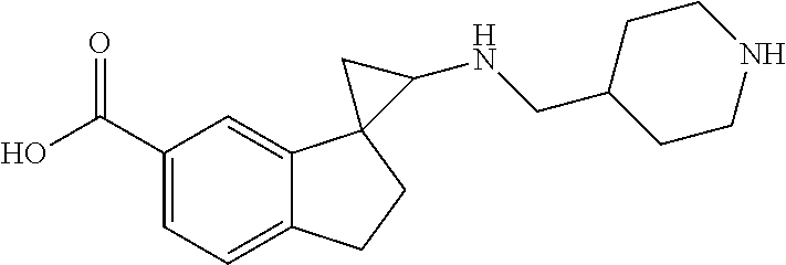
C1(C(O)=O)=CC=C2C(=C1)C1(CC2)C(NCC2CCNCC2)C1
